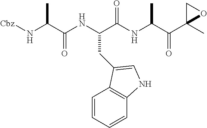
N(C(C(NC(C(NC(C(C1(C)OC1)=O)C)=O)CC1=CNC2=C1C=CC=C2)=O)C)[Cbz]
